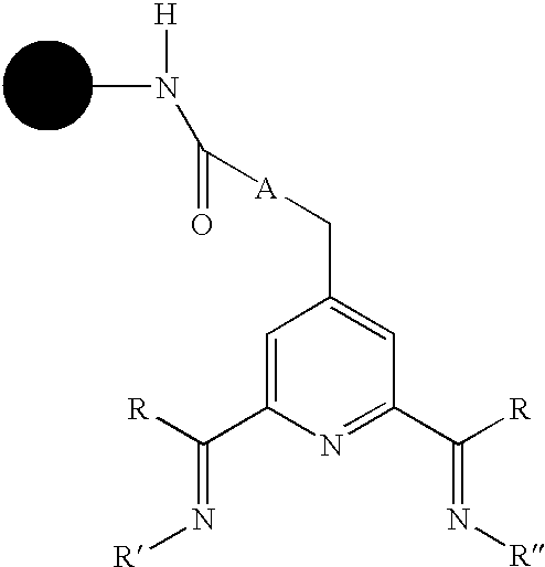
CN([H])C(=O)[A]CC1=CC(C([R])=N[R])=NC(C([R])=N[R])=C1
